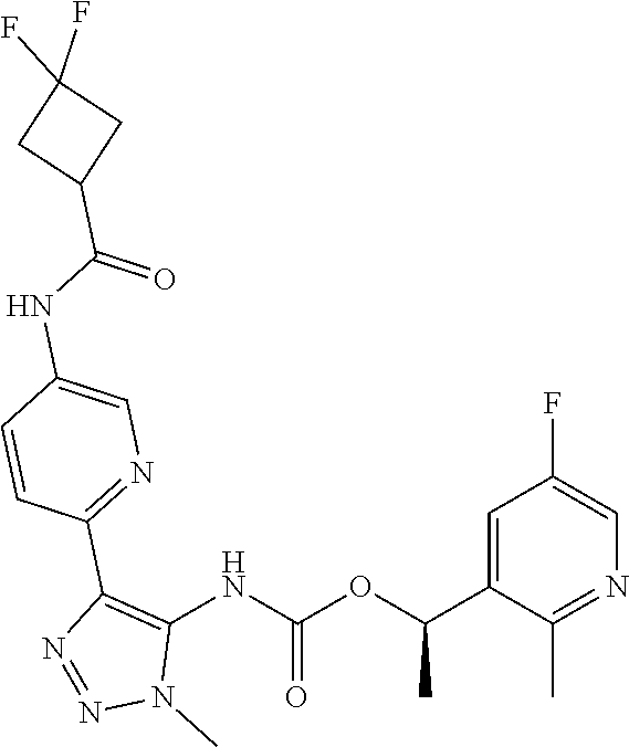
N(C(=O)OC(C1=CC(F)=CN=C1C)C)C1=C(C2=NC=C(NC(C3CC(F)(F)C3)=O)C=C2)N=NN1C
